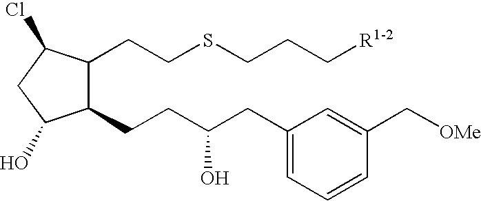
C1(CCC(CC2=CC=CC(C[OMe])=C2)O)C(CCSCCC[R1-2])C(Cl)CC1O
